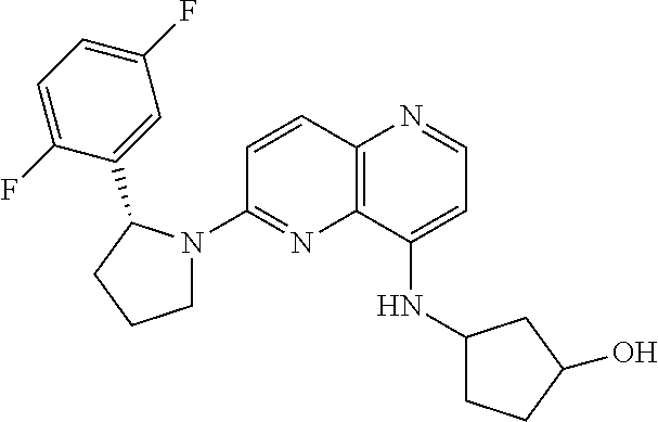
C12=C(C(NC3CCC(O)C3)=CC=N1)N=C(N1CCCC1C1=CC(F)=CC=C1F)C=C2
